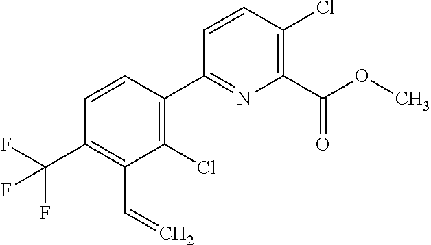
C1=CC(Cl)=C(C(=O)OC)N=C1C1=C(Cl)C(C=C)=C(C(F)(F)F)C=C1
